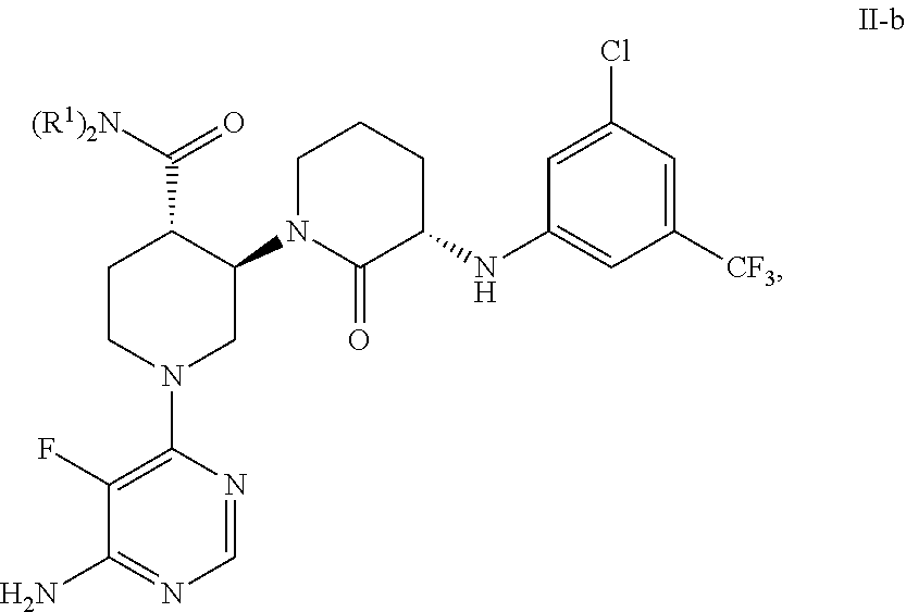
C1N(C2C(C([(R1)2N])=O)CCN(C3=C(F)C(N)=NC=N3)C2)C(=O)C(NC2=CC([CF3])=CC(Cl)=C2)CC1
